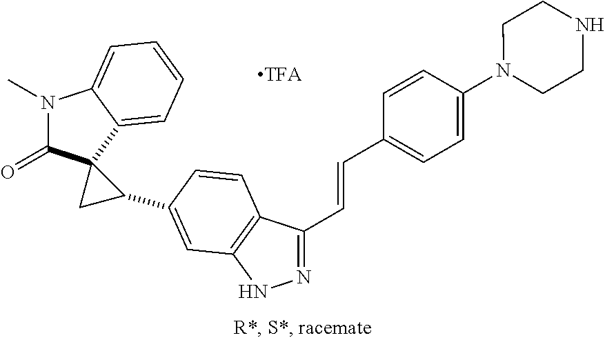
N1=C(C=CC2=CC=C(N3CCNCC3)C=C2)C2=C(N1)C=C(C1C3(C(=O)N(C)C4=CC=CC=C34)C1)C=C2
